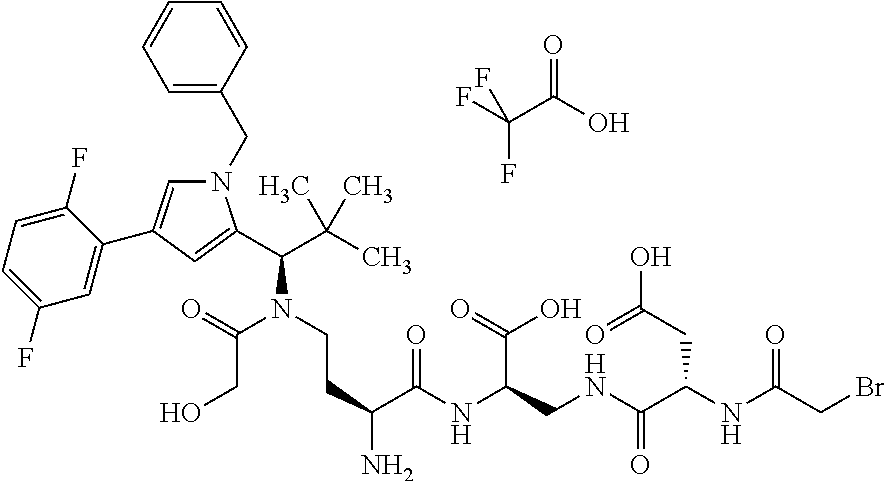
N1(CC2=CC=CC=C2)C=C(C2=CC(F)=CC=C2F)C=C1C(C(C)(C)C)N(CCC(N)C(NC(CNC(C(NC(CBr)=O)CC(O)=O)=O)C(=O)O)=O)C(=O)CO.FC(C(O)=O)(F)F
